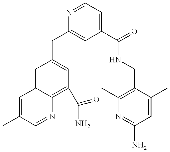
C1=C(C)C=NC2=C(C(N)=O)C=C(CC3=CC(C(=O)NCC4=C(C)N=C(N)C=C4C)=CC=N3)C=C12
